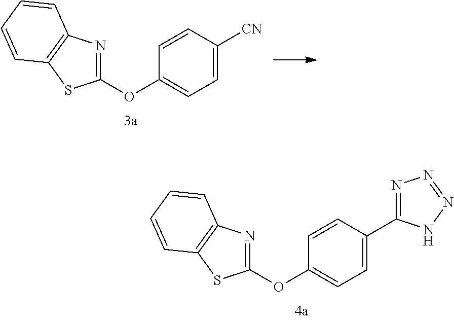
C1(OC2=CC=C([CN])C=C2)=NC2=C(S1)C=CC=C2.C1(OC2=CC=C(C3=NN=NN3)C=C2)=NC2=C(S1)C=CC=C2
